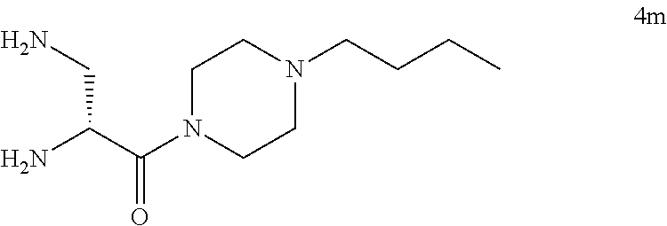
C1N(C(C(N)CN)=O)CCN(CCCC)C1
